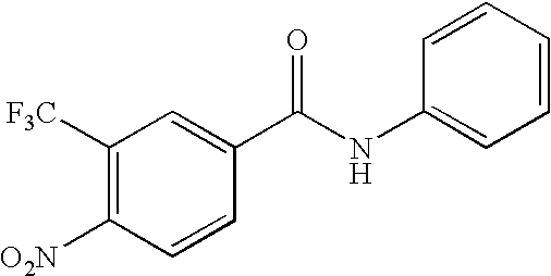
C1([F3C])=C([O2N])C=CC(C(NC2=CC=CC=C2)=O)=C1
